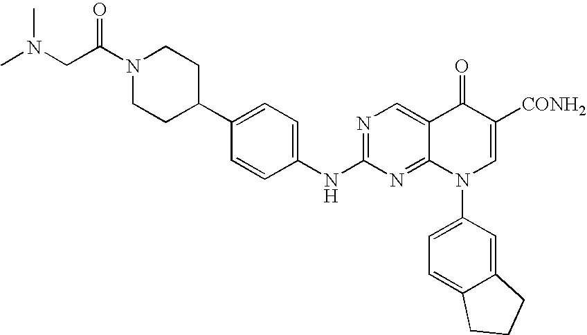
C1(C2CCN(C(CN(C)C)=O)CC2)=CC=C(NC2=NC=C3C(=N2)N(C2=CC=C4C(=C2)CCC4)C=C([CONH2])C3=O)C=C1
